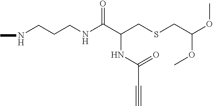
C(CCNC(=O)C(CSCC(OC)OC)NC(=O)C#C)NC
